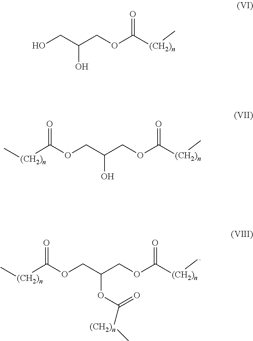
C[(CH2)n]C(OCC(COC([(CH2)n]C)=O)OC([(CH2)n]C)=O)=O.OCC(COC([(CH2)n]C)=O)O.C[(CH2)n]C(OCC(COC([(CH2)n]C)=O)O)=O
